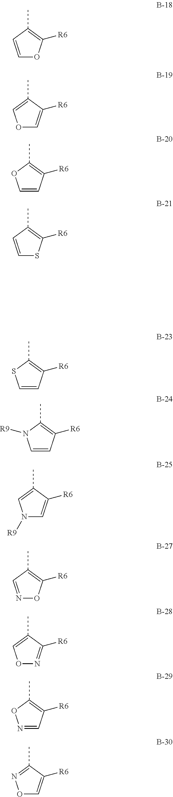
C1(C)=C([R6])OC=C1.C1(C)=COC=C1[R6].C1(C)=C([R6])C=CO1.C1(C)=C([R6])SC=C1.C1(C)=C([R6])C=CS1.C1(C)=C([R6])C=CN1[R9].C1(C)=CN([R9])C=C1[R6].C1(C)=C([R6])ON=C1.C1(C)=CON=C1[R6].C1(C)=C([R6])C=NO1.C1(C)=NOC=C1[R6]
